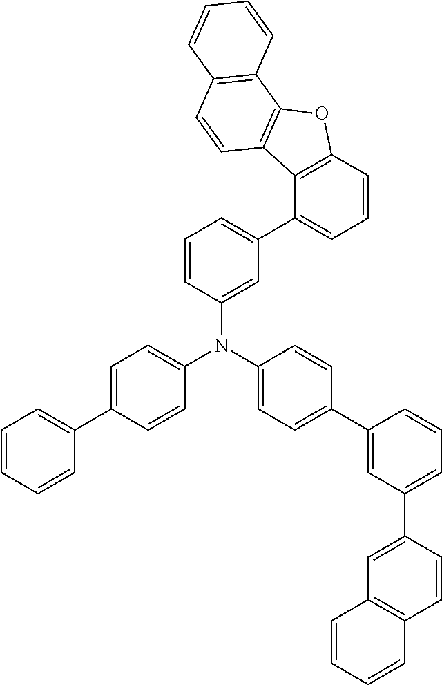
C1(C2=CC=CC=C2)=CC=C(N(C2=CC=C(C3=CC(C4=CC5=C(C=C4)C=CC=C5)=CC=C3)C=C2)C2=CC(C3=CC=CC4=C3C3=C(O4)C4=C(C=C3)C=CC=C4)=CC=C2)C=C1
